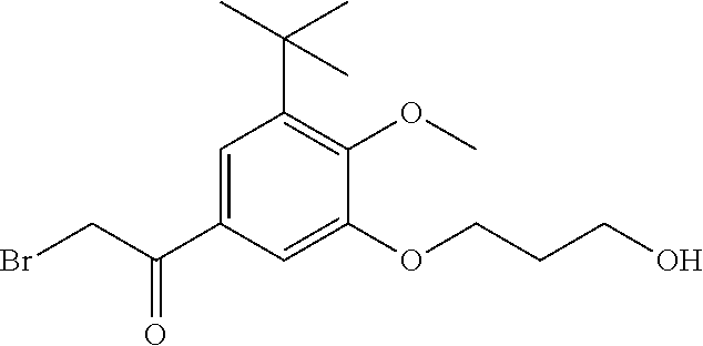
C1(C(CBr)=O)=CC(C(C)(C)C)=C(OC)C(OCCCO)=C1
